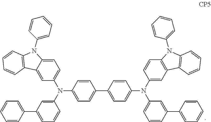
C1=C(N(C2=CC(C3=CC=CC=C3)=CC=C2)C2=CC=C3C(=C2)C2=C(N3C3=CC=CC=C3)C=CC=C2)C=CC(C2=CC=C(N(C3=CC4=C(C=C3)N(C3=CC=CC=C3)C3=C4C=CC=C3)C3=CC=CC(C4=CC=CC=C4)=C3)C=C2)=C1
